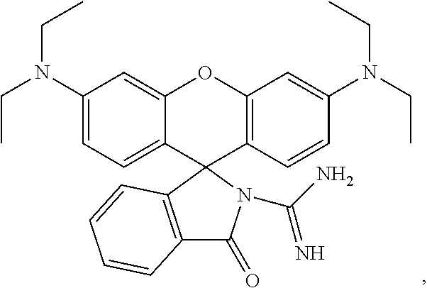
C1(N(CC)CC)=CC=C2C(=C1)OC1=C(C23C2=C(C(=O)N3C(N)=N)C=CC=C2)C=CC(N(CC)CC)=C1
